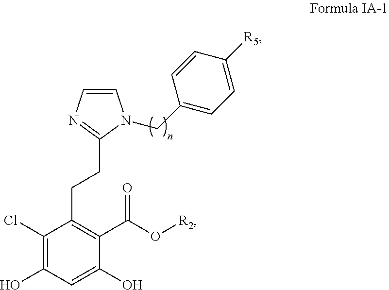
C1(Cl)=C(O)C=C(O)C(C(O[R2])=O)=C1CCC1=NC=CN1CC1=CC=C([R5])C=C1
